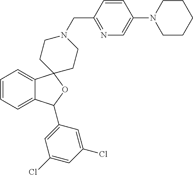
C1=C2C(=CC=C1)C1(OC2C2=CC(Cl)=CC(Cl)=C2)CCN(CC2=NC=C(N3CCCCC3)C=C2)CC1
